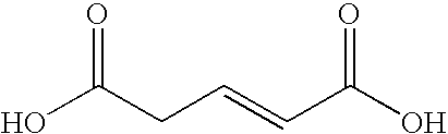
OC(CC=CC(O)=O)=O
